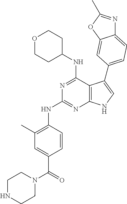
C1(C)=C(NC2=NC3=C(C(NC4CCOCC4)=N2)C(C2=CC=C4N=C(C)OC4=C2)=CN3)C=CC(C(=O)N2CCNCC2)=C1
